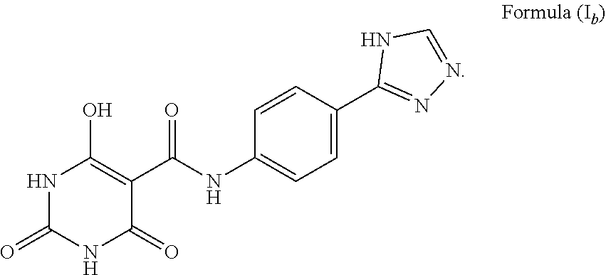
C1=CC(NC(C2=C(O)NC(=O)NC2=O)=O)=CC=C1C1=NN=CN1
